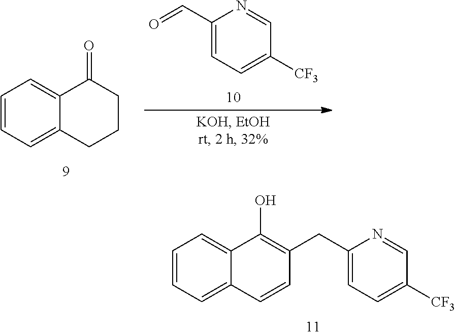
C1(C=O)=CC=C([CF3])C=N1.C1=CC=C2C(=C1)C(=O)CCC2.C1=CC=C2C(=C1)C(O)=C(CC1=CC=C([CF3])C=N1)C=C2
